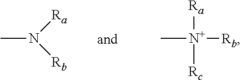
CN([Ra])[Rb].C[N+]([Rc])([Ra])[Rb]
